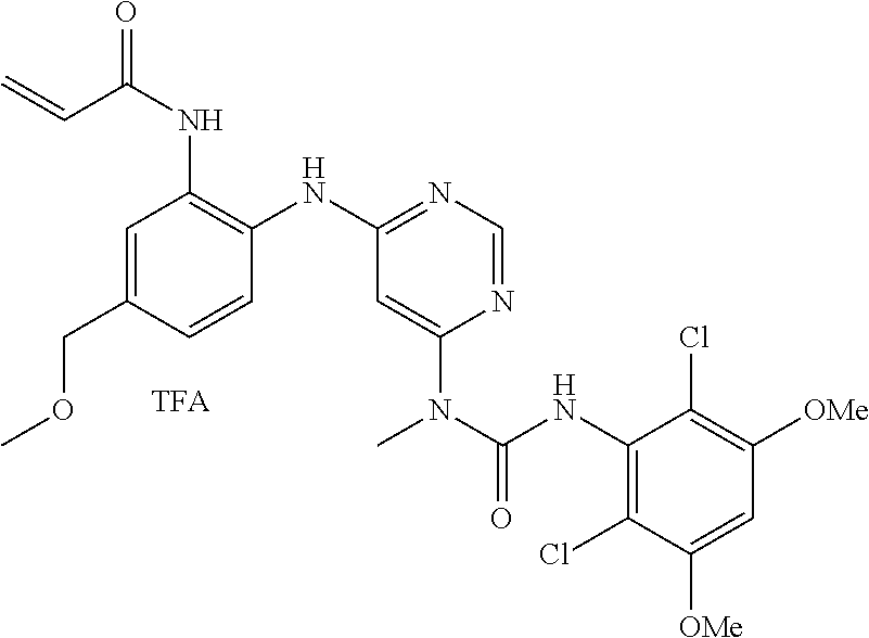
[TFA].C1=C(COC)C=CC(NC2=NC=NC(N(C(NC3=C(Cl)C([OMe])=CC([OMe])=C3Cl)=O)C)=C2)=C1NC(C=C)=O
